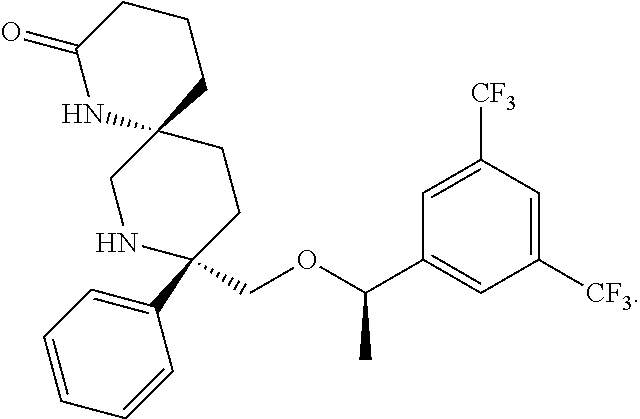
C1(COC(C2=CC([CF3])=CC([CF3])=C2)C)(C2=CC=CC=C2)CCC2(CN1)CCCC(=O)N2
